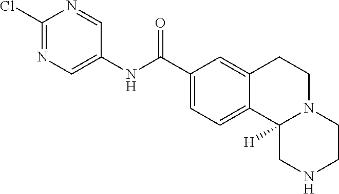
C1(NC(C2=CC=C3C(=C2)CCN2C3([H])CNCC2)=O)=CN=C(Cl)N=C1
